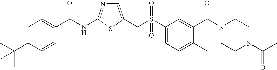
C1=C(CS(C2=CC=C(C)C(C(N3CCN(C(=O)C)CC3)=O)=C2)(=O)=O)SC(NC(=O)C2=CC=C(C(C)(C)C)C=C2)=N1
